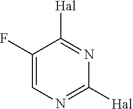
C1(F)=CN=C([Hal])N=C1[Hal]
